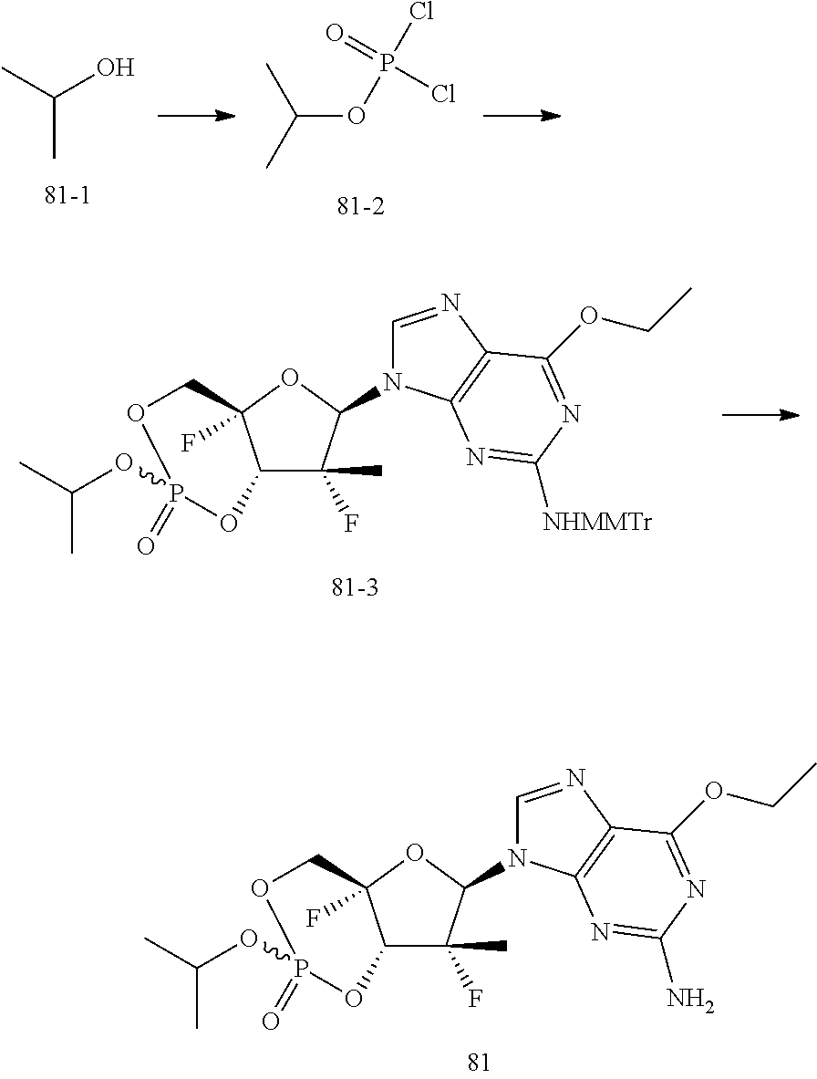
C(O)(C)C.C(OP(Cl)(=O)Cl)(C)C.C12C(C)(F)C(N3C=NC4=C3N=C([NHMMTr])N=C4OCC)OC1(F)COP(OC(C)C)(=O)O2.C12C(C)(F)C(N3C=NC4=C3N=C(N)N=C4OCC)OC1(F)COP(OC(C)C)(=O)O2
